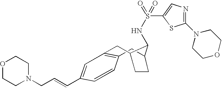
C1=CC(C=CCN2CCOCC2)=CC2=C1CC1CCC(C2)C1NS(=O)(=O)C1=CN=C(N2CCOCC2)S1
